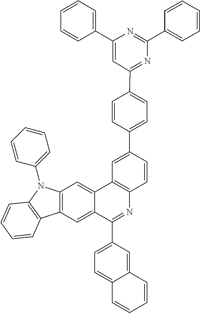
C12=C(C=C3C(=C1)C1=C(N=C3C3=CC=C4C(=C3)C=CC=C4)C=CC(C3=CC=C(C4=NC(C5=CC=CC=C5)=NC(C5=CC=CC=C5)=C4)C=C3)=C1)C1=C(N2C2=CC=CC=C2)C=CC=C1
